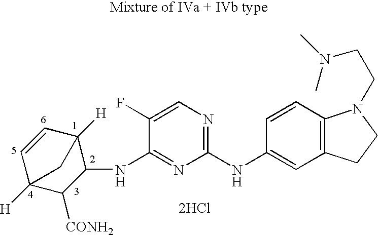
C1=CC2([H])C(NC3=NC(NC4=CC5=C(C=C4)N(CCN(C)C)CC5)=NC=C3F)C([CONH2])C1([H])C2.[2HCl]
